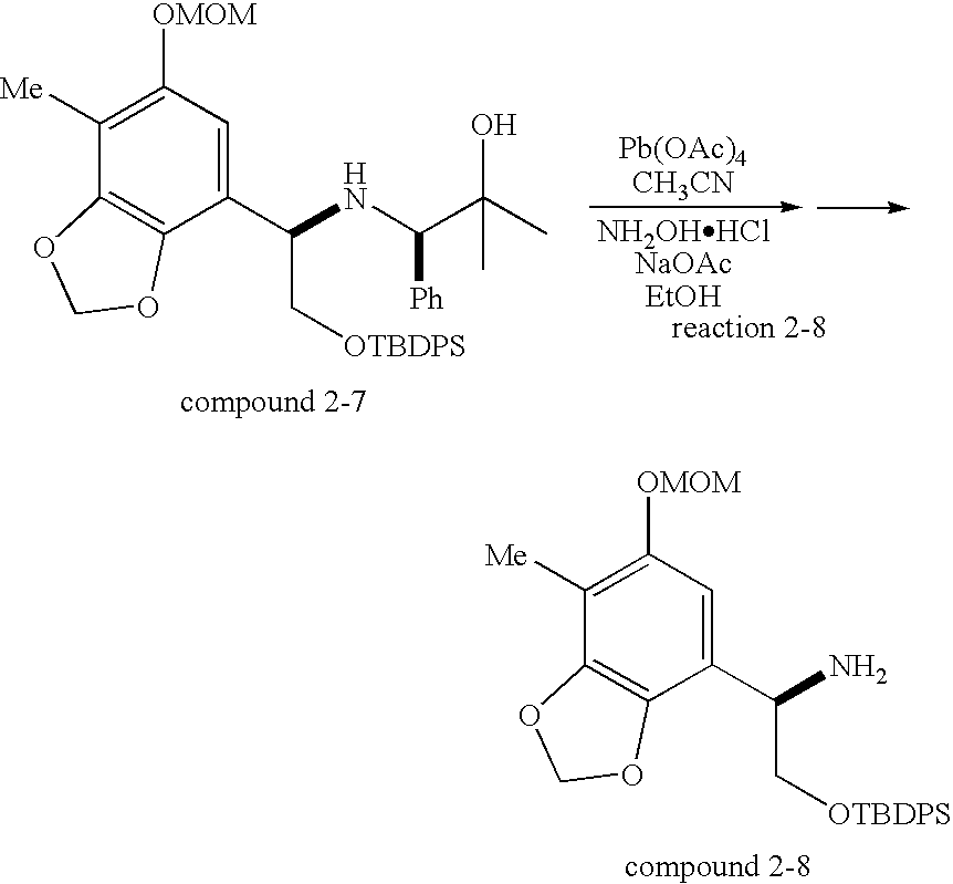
C1([Me])=C([OMOM])C=C(C(C[OTBDPS])NC([Ph])C(O)(C)C)C2=C1OCO2.C1([Me])=C([OMOM])C=C(C(C[OTBDPS])N)C2=C1OCO2
